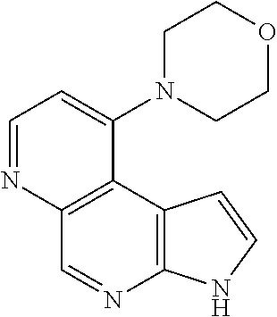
C1=NC2=C(C(N3CCOCC3)=C1)C1=C(N=C2)NC=C1
